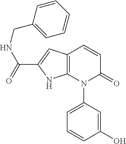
C12=C(C=C(C(=O)NCC3=CC=CC=C3)N1)C=CC(=O)N2C1=CC=CC(O)=C1
